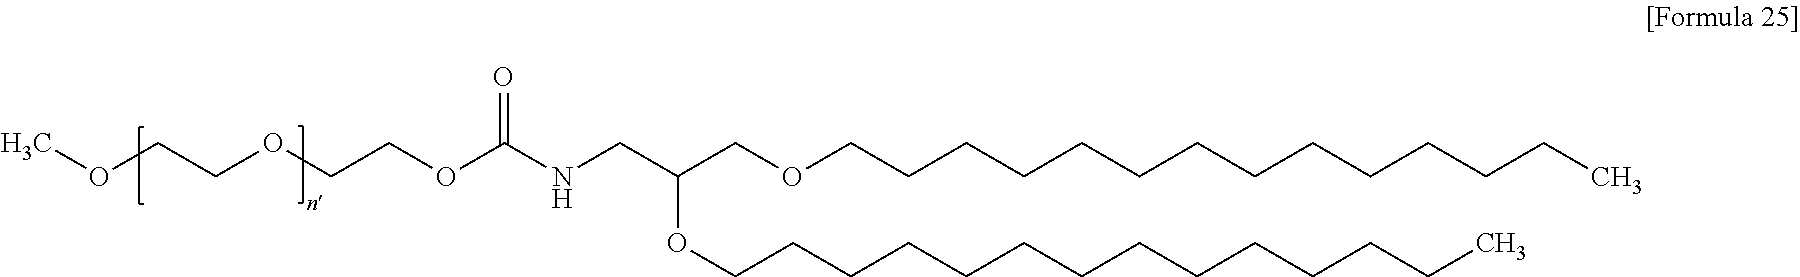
COCCOCCOC(NCC(COCCCCCCCCCCCCCC)OCCCCCCCCCCCCCC)=O
